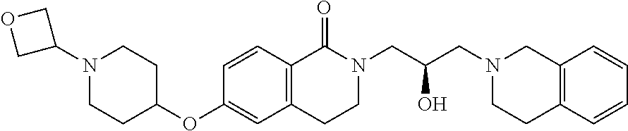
C1(OC2=CC3=C(C=C2)C(=O)N(CC(O)CN2CCC4=C(C2)C=CC=C4)CC3)CCN(C2COC2)CC1
